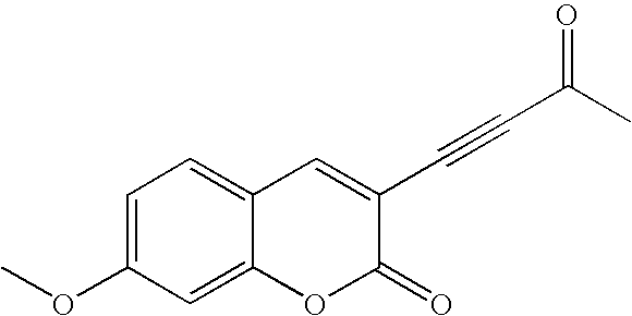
C12=CC=C(OC)C=C1OC(=O)C(C#CC(C)=O)=C2
